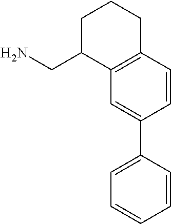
C1=CC(C2=CC3=C(C=C2)CCCC3CN)=CC=C1
